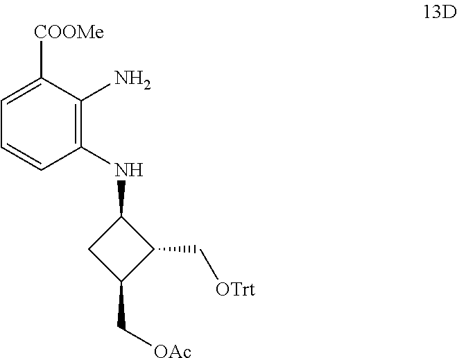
C1C(C[OAc])C(C[OTrt])C1NC1=C(N)C([COOMe])=CC=C1
